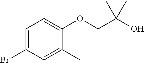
C1=C(Br)C=C(C)C(OCC(O)(C)C)=C1
